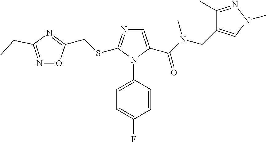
C(SC1=NC=C(C(N(CC2=CN(C)N=C2C)C)=O)N1C1=CC=C(F)C=C1)C1=NC(CC)=NO1
